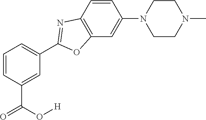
C1=C(C(O[H])=O)C=CC=C1C1=NC2=C(C=C(N3CCN(C)CC3)C=C2)O1
